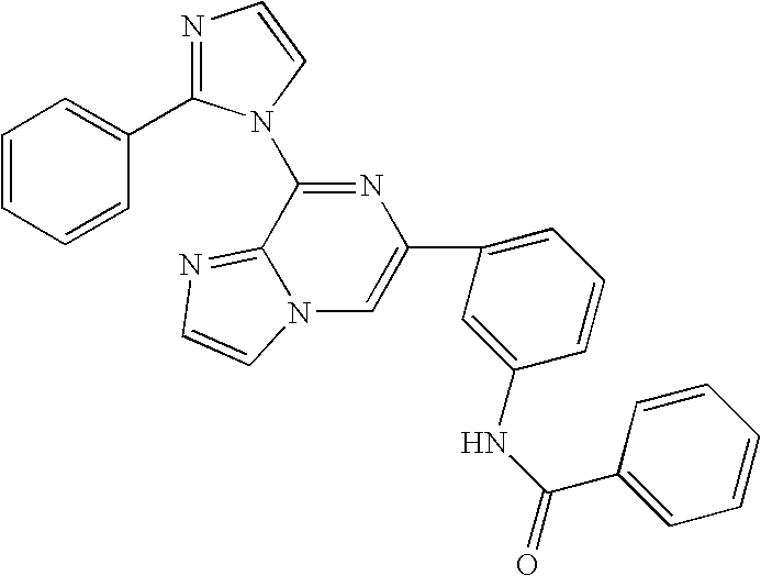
C1(C2=CN3C(=NC=C3)C(N3C(C4=CC=CC=C4)=NC=C3)=N2)=CC=CC(NC(=O)C2=CC=CC=C2)=C1
